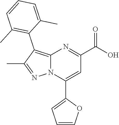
C12=C(C3=C(C)C=CC=C3C)C(C)=NN1C(C1=CC=CO1)=CC(C(O)=O)=N2
